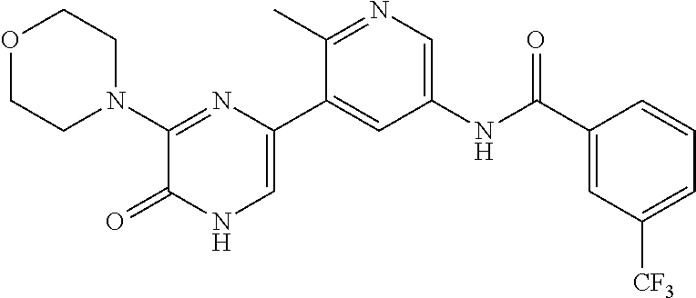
O1CCN(C2=NC(C3=CC(NC(C4=CC([CF3])=CC=C4)=O)=CN=C3C)=CNC2=O)CC1
